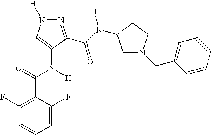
N1=C(C(N([H])C2CN(CC3=CC=CC=C3)CC2)=O)C(N(C(C2=C(F)C=CC=C2F)=O)[H])=CN1[H]
